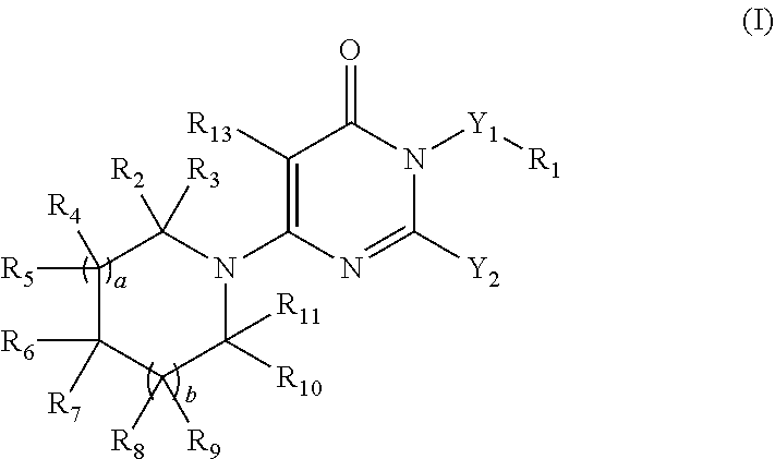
C1([R5])([R4])C([R7])([R6])C([R8])([R9])C([R11])([R10])N(C2=C([R13])C(=O)N([Y1][R1])C([Y2])=N2)C1([R2])[R3]
